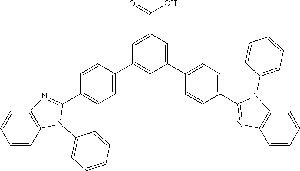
C1(C2=CC=C(C3=NC4=C(N3C3=CC=CC=C3)C=CC=C4)C=C2)=CC(C(=O)O)=CC(C2=CC=C(C3=NC4=C(N3C3=CC=CC=C3)C=CC=C4)C=C2)=C1
